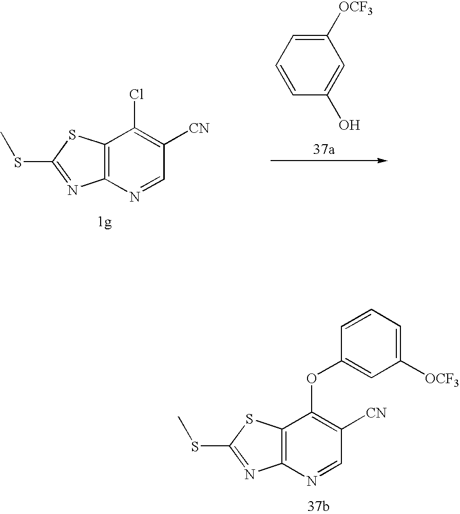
C12=C(N=CC([CN])=C1Cl)N=C(SC)S2.C1([OCF3])=CC=CC(O)=C1.C12=C(N=CC([CN])=C1OC1=CC([OCF3])=CC=C1)N=C(SC)S2
